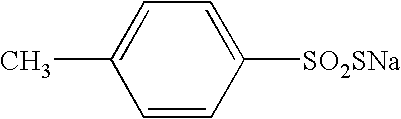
C1=CC([SO2SNa])=CC=C1C
